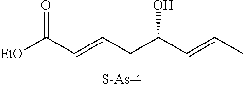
[EtO]C(C=CCC(C=CC)O)=O
